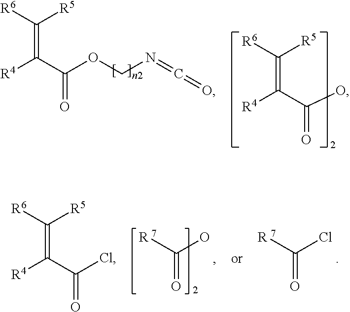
[R4]C(C(OCN=C=O)=O)=C([R6])[R5].[R4]C(C(O)=O)=C([R6])[R5].[R4]C(C(Cl)=O)=C([R6])[R5].O=C([R 7])Cl.O=C([R 7])O
